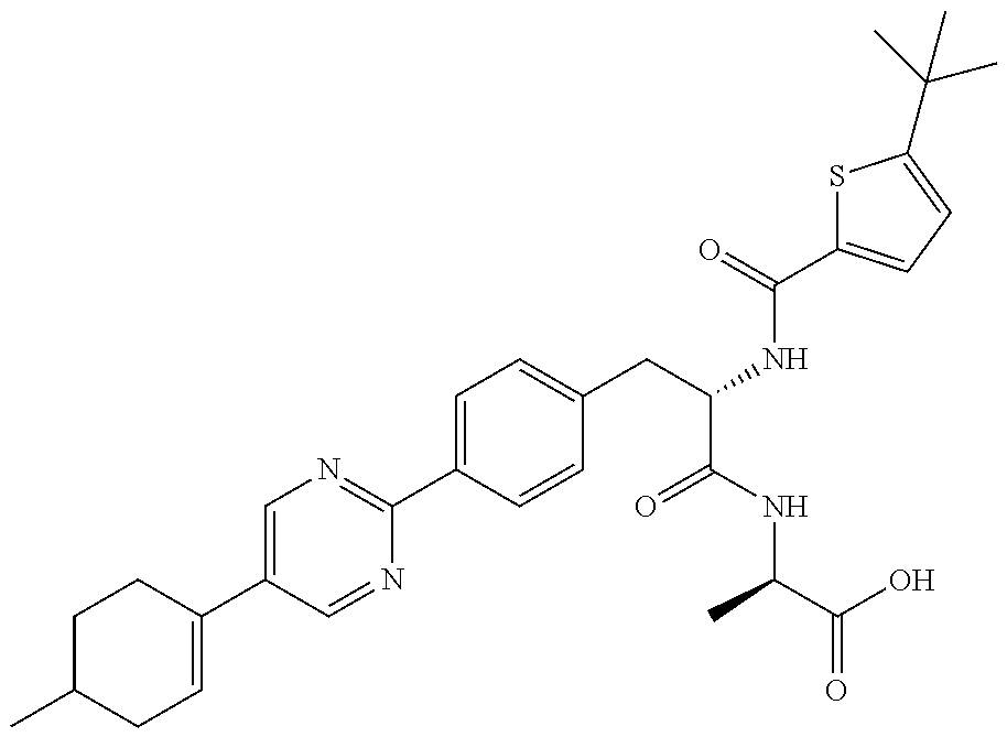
CC1CC=C(C2=CN=C(C3=CC=C(CC(NC(=O)C4=CC=C(C(C)(C)C)S4)C(NC(C(=O)O)C)=O)C=C3)N=C2)CC1
